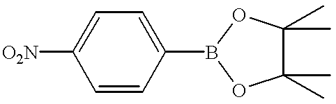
[O2N]C1=CC=C(B2OC(C)(C)C(C)(C)O2)C=C1
